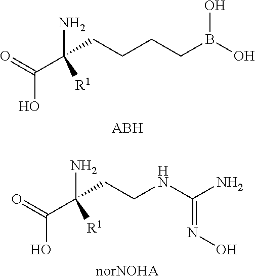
C(C([R1])(N)CCCCB(O)O)(=O)O.C(C([R1])(N)CCNC(N)=NO)(=O)O
